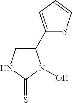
C1(C2=CC=CS2)=CNC(=S)N1O
